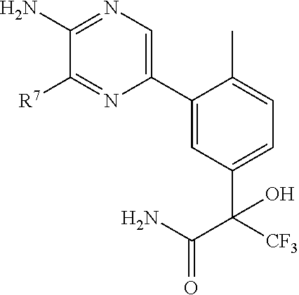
C1(N)=NC=C(C2=CC(C([CF3])(C(N)=O)O)=CC=C2C)N=C1[R7]
